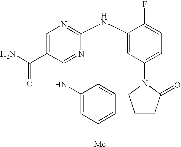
C1=C(C(N)=O)C(NC2=CC([Me])=CC=C2)=NC(NC2=CC(N3CCCC3=O)=CC=C2F)=N1
